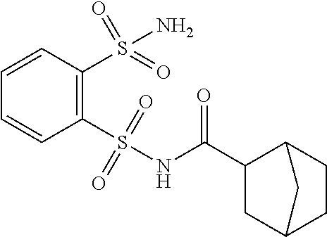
C1(C(NS(C2=C(S(N)(=O)=O)C=CC=C2)(=O)=O)=O)CC2CCC1C2
